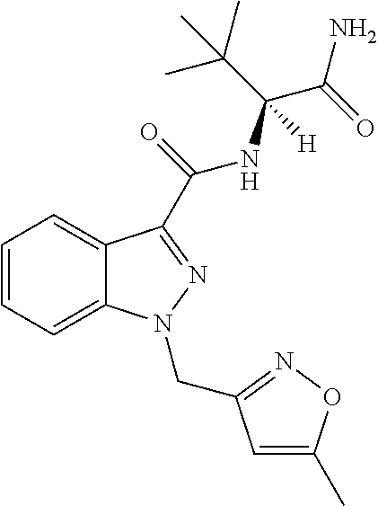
C1=CC=C2C(=C1)C(C(NC(C(C)(C)C)(C(N)=O)[H])=O)=NN2CC1=NOC(C)=C1
